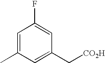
C1=C(C)C=C(C[CO2H])C=C1F
